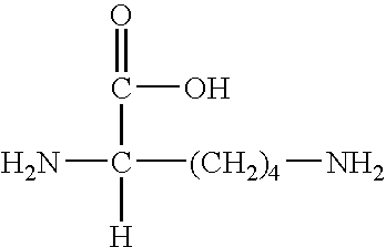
O=C(O)C(N)([(CH2)4]N)[H]
